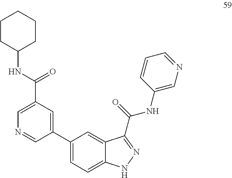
C1(C2=CC(C(NC3CCCCC3)=O)=CN=C2)=CC=C2C(=C1)C(C(NC1=CN=CC=C1)=O)=NN2
